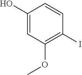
C1(O)=CC(OC)=C(I)C=C1
